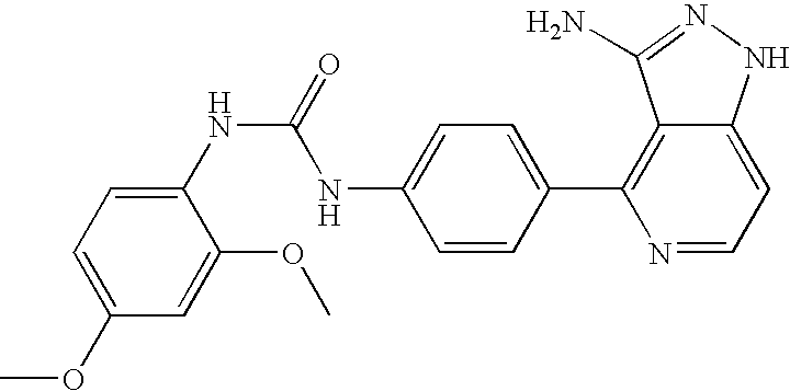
C1=C(OC)C=C(OC)C(NC(NC2=CC=C(C3=C4C(=CC=N3)NN=C4N)C=C2)=O)=C1
